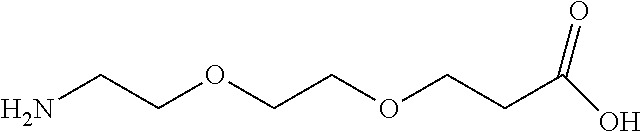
NCCOCCOCCC(O)=O
